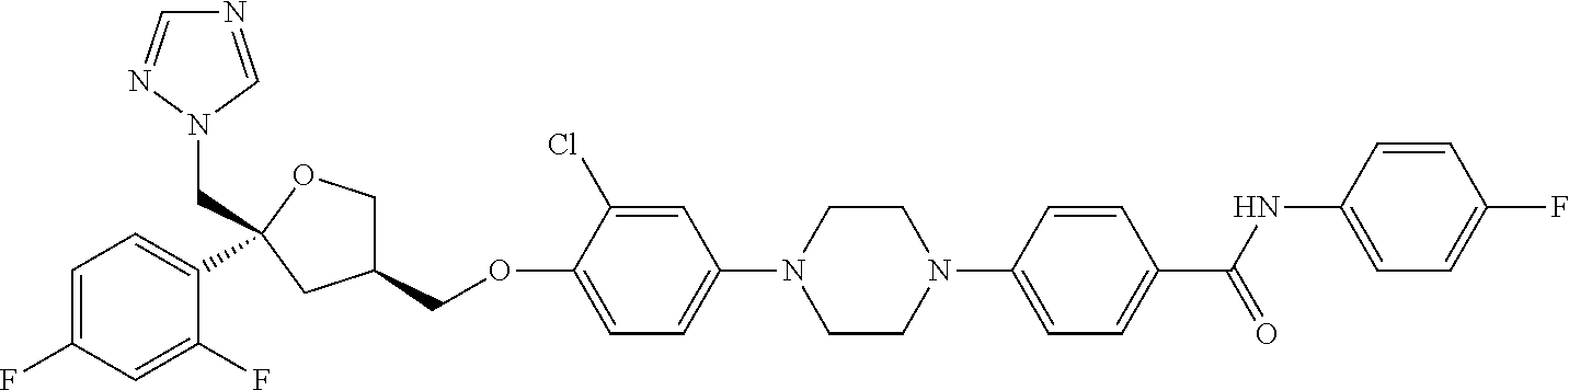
C1=C(F)C=C(F)C(C2(CN3C=NC=N3)OCC(COC3=CC=C(N4CCN(C5=CC=C(C(NC6=CC=C(F)C=C6)=O)C=C5)CC4)C=C3Cl)C2)=C1
